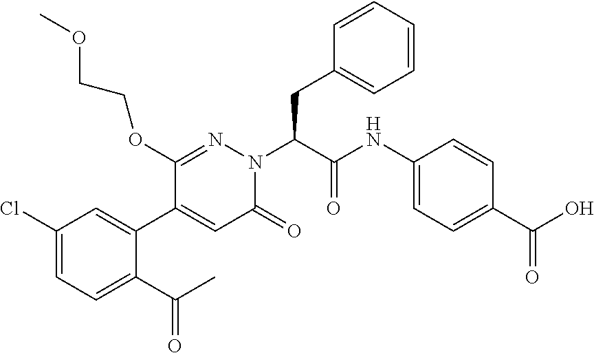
C1(Cl)=CC=C(C(C)=O)C(C2=CC(=O)N(C(C(=O)NC3=CC=C(C(=O)O)C=C3)CC3=CC=CC=C3)N=C2OCCOC)=C1
